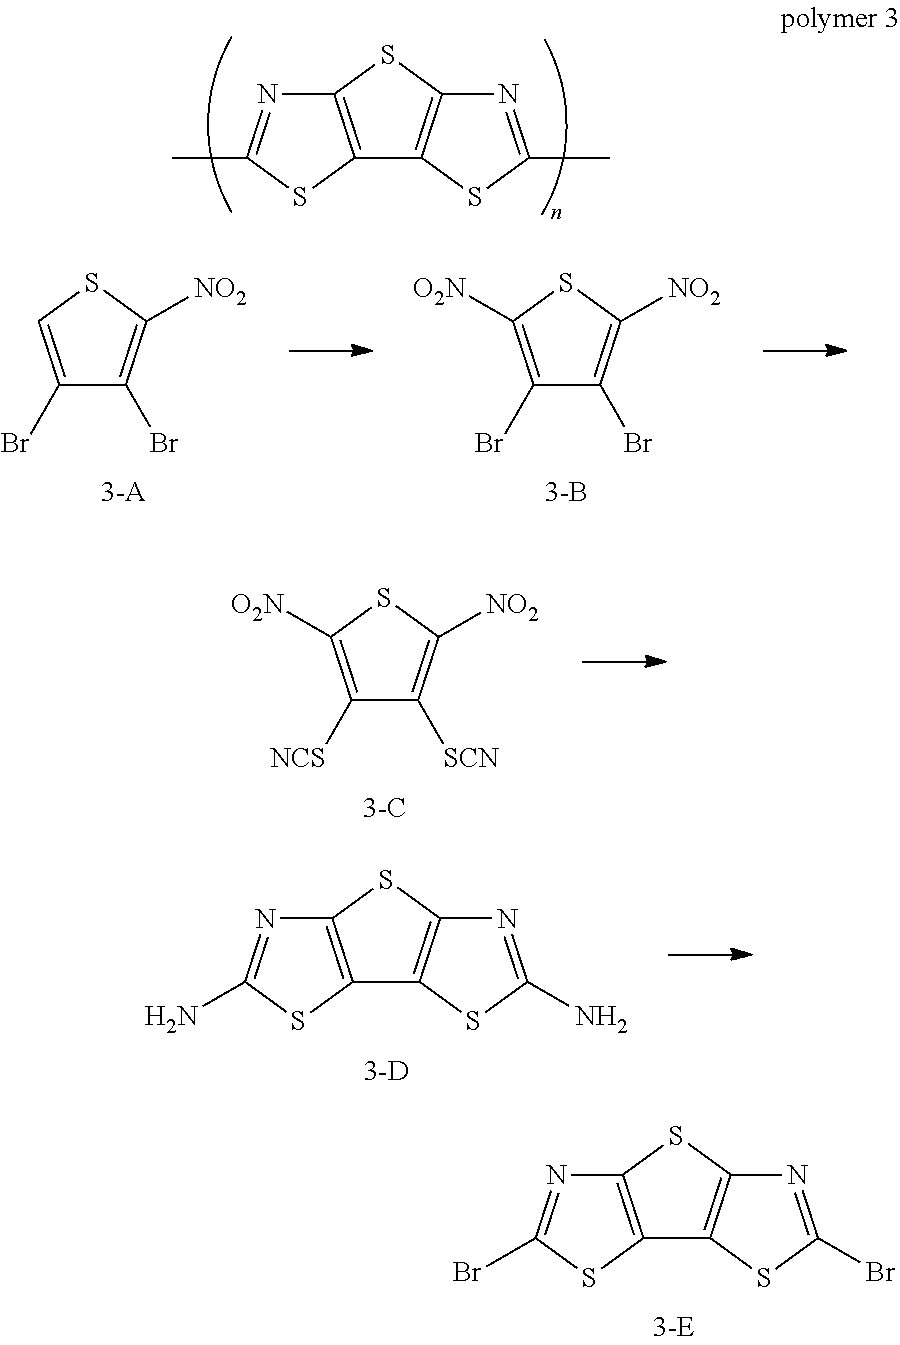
C12=C(N=C(C)S1)SC1=C2SC(C)=N1.C1([NCS])=C([O2N])SC([NO2])=C1[SCN].C12=C(N=C(N)S1)SC1=C2SC(N)=N1.C12=C(N=C(Br)S1)SC1=C2SC(Br)=N1.C1(Br)=C([O2N])SC([NO2])=C1Br.C1(Br)=CSC([NO2])=C1Br
